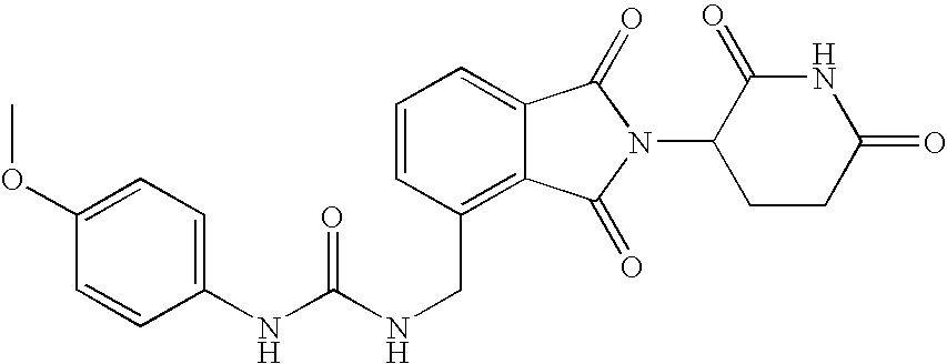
C(C1=C2C(=CC=C1)C(=O)N(C1CCC(=O)NC1=O)C2=O)NC(NC1=CC=C(OC)C=C1)=O
